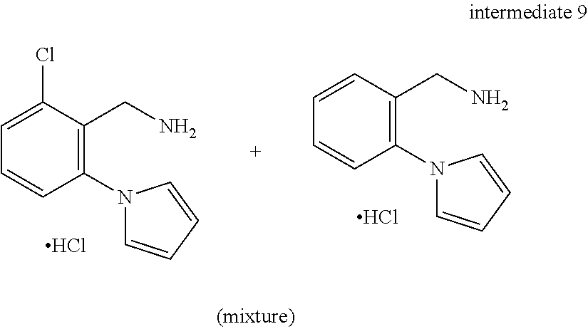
C1(N2C=CC=C2)=C(CN)C(Cl)=CC=C1.Cl.C1(N2C=CC=C2)=C(CN)C=CC=C1.Cl
